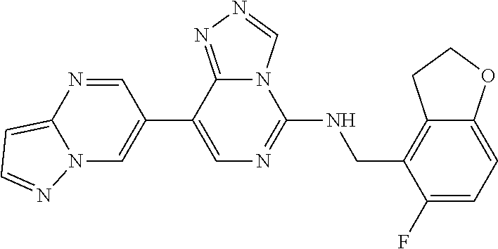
C1(C2=CN3C(=CC=N3)N=C2)=CN=C(NCC2=C3C(=CC=C2F)OCC3)N2C1=NN=C2
